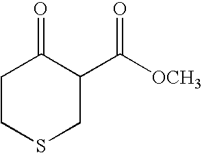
C1CSCC(C(=O)[OCH3])C1=O
